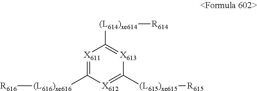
[X611]1=C([(L616)xe616][R616])[X612]=C([(L615)xe615][R615])[X613]=C1[(L614)xe614][R614]
